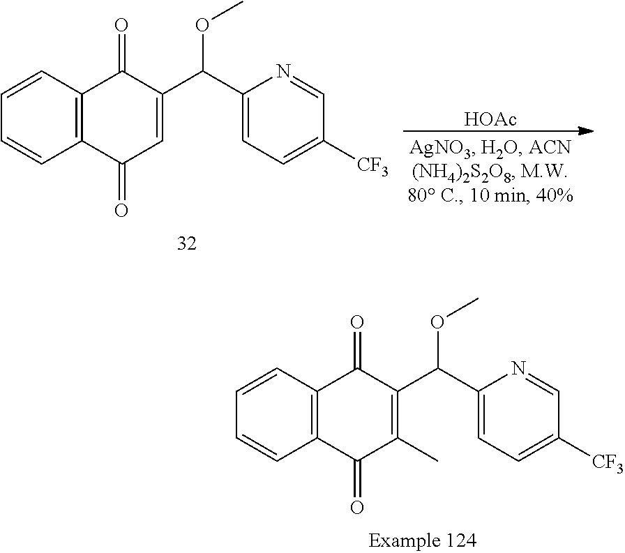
COC(C1=C(C)C(=O)C2=C(C=CC=C2)C1=O)C1=CC=C([CF3])C=N1.O(C)C(C1=CC(=O)C2=C(C=CC=C2)C1=O)C1=CC=C([CF3])C=N1.[HOAc]
